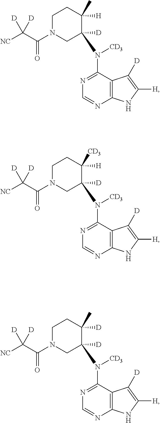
C12=C(C(N([CD3])C3([D])CN(C(C([NC])([D])[D])=O)CCC3([H])C)=NC=N1)C([D])=C([H])N2.C12=C(C(N([CD3])C3([D])CN(C(C([NC])([D])[D])=O)CCC3([H])[CD3])=NC=N1)C([D])=C([H])N2.C12=C(C(N([CD3])C3([D])CN(C(C([NC])([D])[D])=O)CCC3([D])C)=NC=N1)C([D])=C([H])N2
